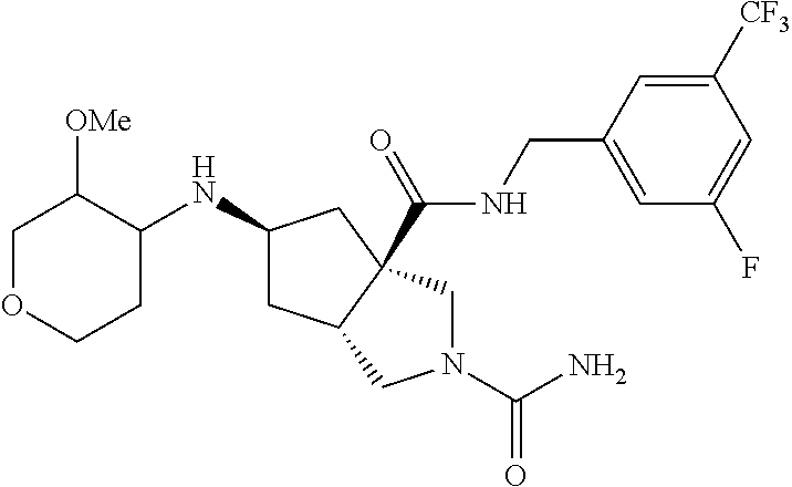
C1(NC2CC3C(C(=O)NCC4=CC(F)=CC([CF3])=C4)(C2)CN(C(=O)N)C3)C([OMe])COCC1
